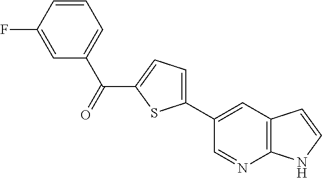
C1=CC(F)=CC(C(=O)C2=CC=C(C3=CC4=C(N=C3)NC=C4)S2)=C1
